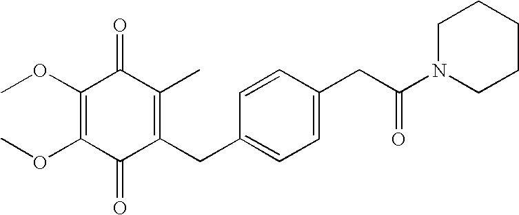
C1(=O)C(CC2=CC=C(CC(N3CCCCC3)=O)C=C2)=C(C)C(=O)C(OC)=C1OC
